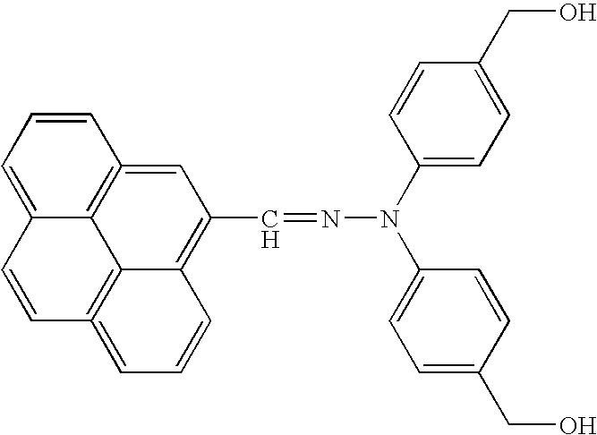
C12=CC=CC3=C1C1=C(=CC=CC1=C(C=NN(C1=CC=C(CO)C=C1)C1=CC=C(CO)C=C1)C=3)C=C2
